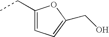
CCC1=CC=C(CO)O1
